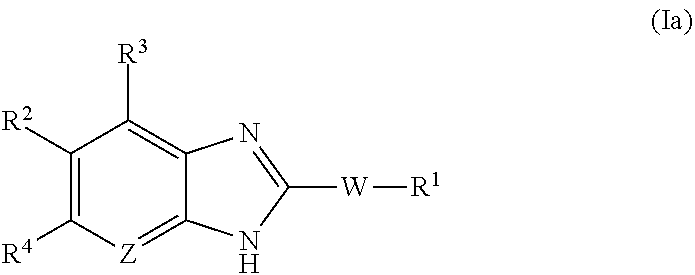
C1([R2])=C([R4])[Z]=C2C(=C1[R3])N=C([W][R1])N2
